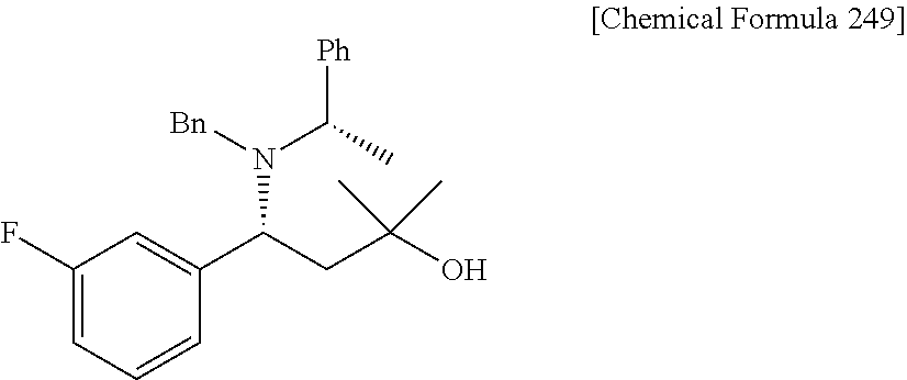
C1(F)=CC=CC(C(N([Bn])C(C)[Ph])CC(O)(C)C)=C1
